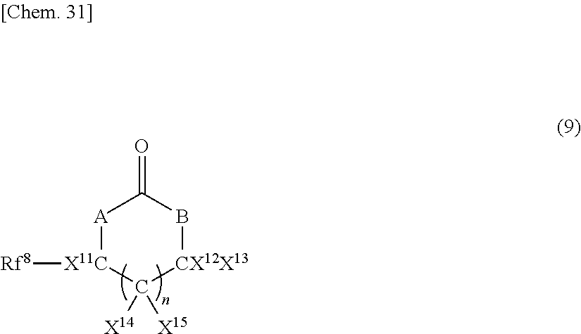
[A]1[X11C]([Rf8])C([X14])([X15])[CX12X13]BC1=O
